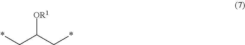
C([OR1])(C*)C*
